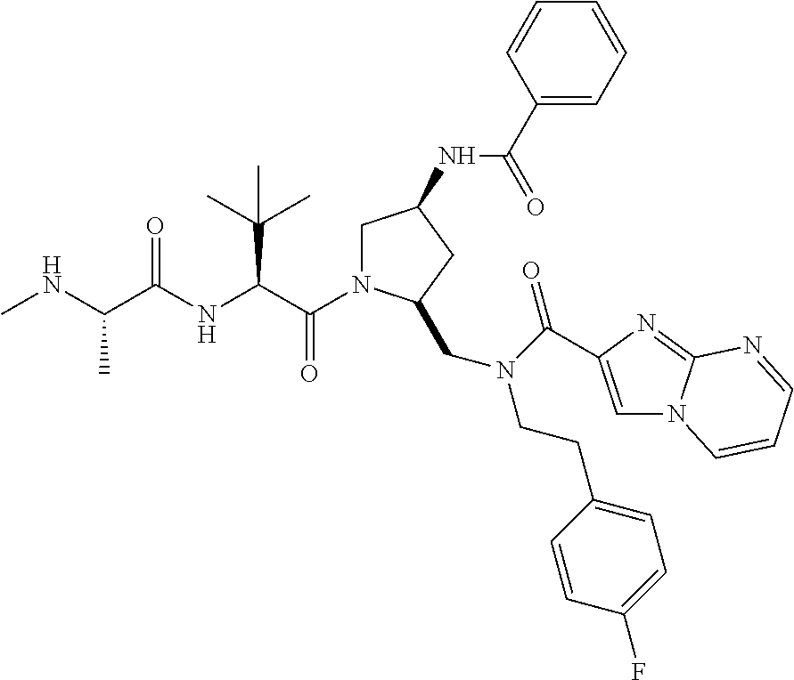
C(=O)(C(C(C)(C)C)NC(=O)C(C)NC)N1CC(NC(C2=CC=CC=C2)=O)CC1CN(CCC1=CC=C(F)C=C1)C(=O)C1=CN2C(=N1)N=CC=C2
